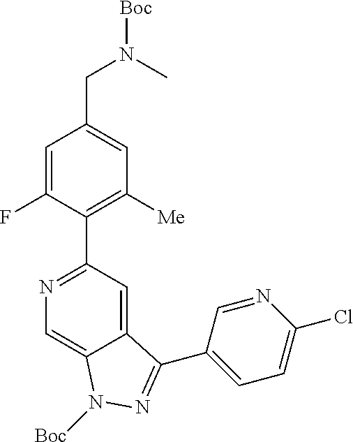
C(N([Boc])C)C1=CC([Me])=C(C2=NC=C3C(=C2)C(C2=CC=C(Cl)N=C2)=NN3[Boc])C(F)=C1
